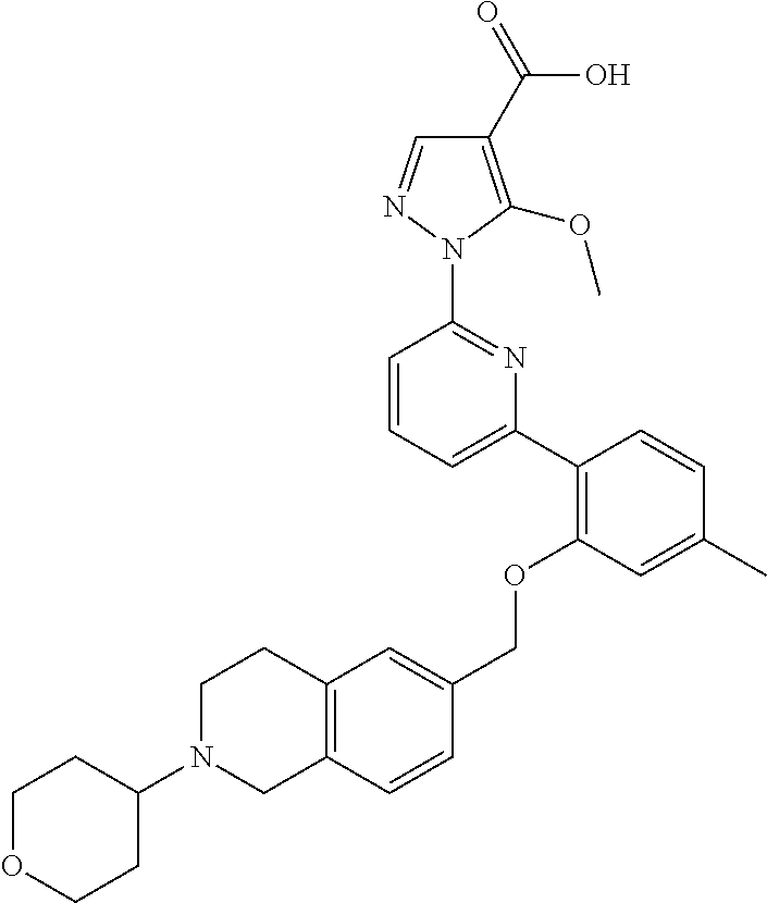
C1(C2=C(OCC3=CC4=C(C=C3)CN(C3CCOCC3)CC4)C=C(C)C=C2)=CC=CC(N2N=CC(C(=O)O)=C2OC)=N1
